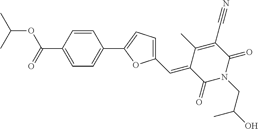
CC(C)OC(C1=CC=C(C2=CC=C(C=C3C(=O)N(CC(O)C)C(=O)C(C#N)=C3C)O2)C=C1)=O
